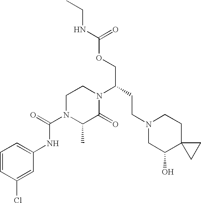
C1=CC(Cl)=CC(NC(N2C(C)C(=O)N(C(CCN3CC(O)C4(CC3)CC4)COC(=O)NCC)CC2)=O)=C1
